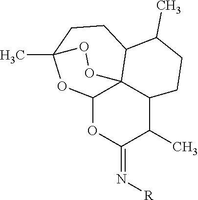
C12OC(=N[R])C(C)C3C14C(CCC(C)(O2)OO4)C(C)CC3
